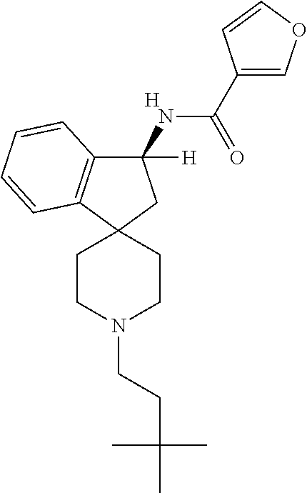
C1(NC(C2=COC=C2)=O)([H])C2=C(C3(C1)CCN(CCC(C)(C)C)CC3)C=CC=C2.[H]
